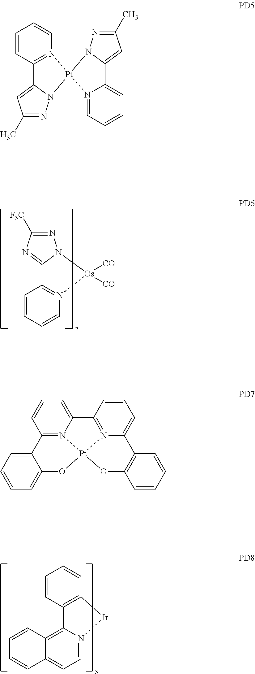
C1=CC2=N(C=C1)[Os]([CO])([CO])N1N=C([F3C])N=C21.C1=CC2=C3N(=CC=C2C=C1)[Ir]C1=C3C=CC=C1.C1=CC2=N(C=C1)[Pt]1(N3N=C(C)C=C23)N2=CC=CC=C2C2=CC(C)=NN12.C12=N3C(=CC=C1)C1=N4C(=CC=C1)C1=C(C=CC=C1)O[Pt]34OC1=CC=CC=C21
